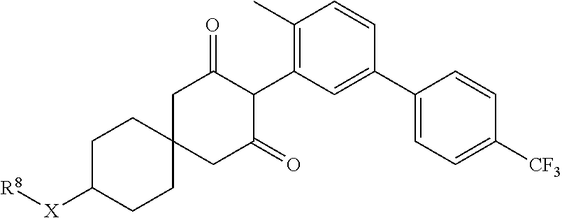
C1C2(CC(=O)C(C3=C(C)C=CC(C4=CC=C([CF3])C=C4)=C3)C1=O)CCC([X][R8])CC2
